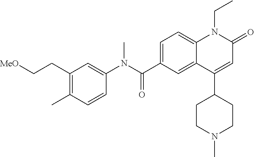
C1(N(C(C2=CC=C3C(=C2)C(C2CCN(C)CC2)=CC(=O)N3CC)=O)C)=CC(CC[MeO])=C(C)C=C1
